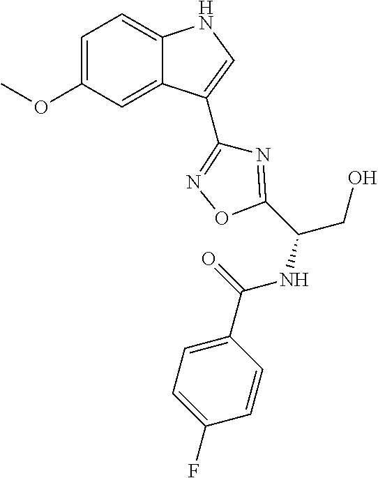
C1=C(OC)C=C2C(=C1)NC=C2C1=NOC(C(NC(=O)C2=CC=C(F)C=C2)CO)=N1
